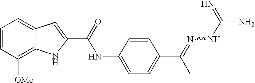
C1=CC([OMe])=C2C(=C1)C=C(C(=O)NC1=CC=C(C(=NNC(N)=N)C)C=C1)N2
